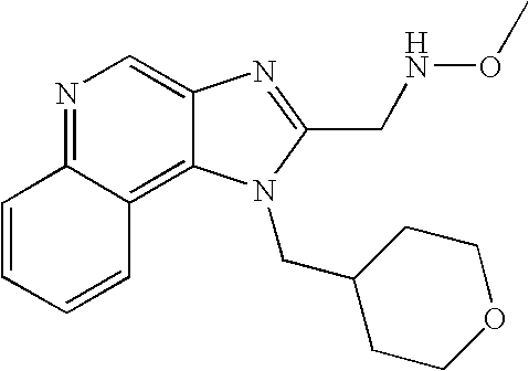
N1=C2C(=C3C(=C1)N=C(CNOC)N3CC1CCOCC1)C=CC=C2
